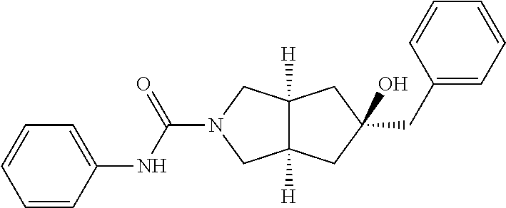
C(N1CC2([H])C([H])(C1)CC(CC1=CC=CC=C1)(O)C2)(=O)NC1=CC=CC=C1
